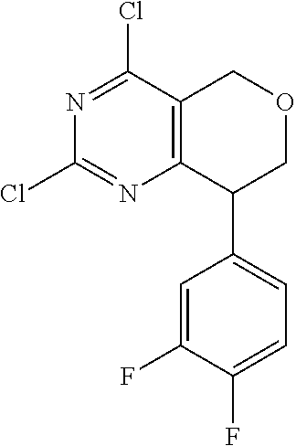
C1=C(F)C(F)=CC=C1C1COCC2=C1N=C(Cl)N=C2Cl
